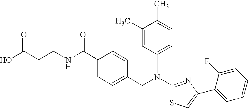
N(C1=NC(C2=CC=CC=C2F)=CS1)(CC1=CC=C(C(NCCC(O)=O)=O)C=C1)C1=CC=C(C)C(C)=C1
